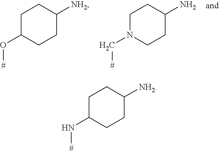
C1C(O[#])CCC([NH2])C1.C1N(C[#])CCC(N)C1.C1C(N[#])CCC([NH2])C1
